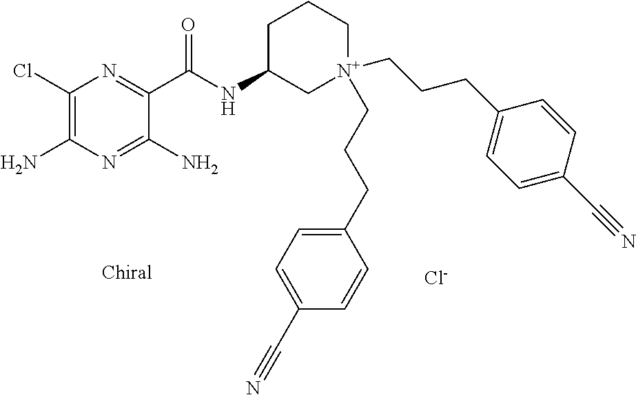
[Cl-].C1(Cl)=C(N)N=C(N)C(C(NC2C[N+](CCCC3=CC=C(C#N)C=C3)(CCCC3=CC=C(C#N)C=C3)CCC2)=O)=N1
